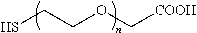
SCCOC[COOH]
